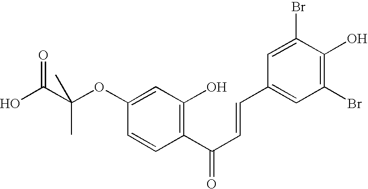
OC(C(OC1=CC(O)=C(C(C=CC2=CC(Br)=C(O)C(Br)=C2)=O)C=C1)(C)C)=O
